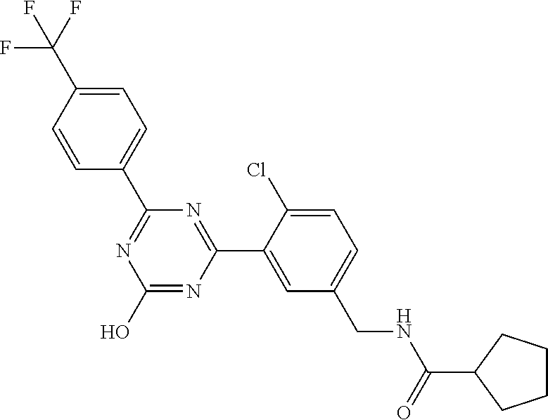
OC1=NC(C2=CC(CNC(C3CCCC3)=O)=CC=C2Cl)=NC(C2=CC=C(C(F)(F)F)C=C2)=N1
